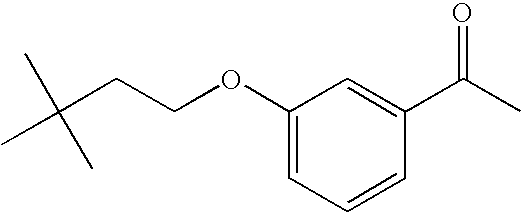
C1=CC=C(OCCC(C)(C)C)C=C1C(C)=O
